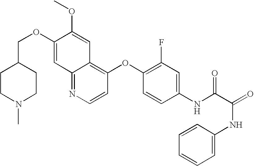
C12=NC=CC(OC3=C(F)C=C(NC(C(NC4=CC=CC=C4)=O)=O)C=C3)=C1C=C(OC)C(OCC1CCN(C)CC1)=C2
